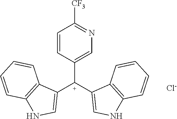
C1=CC([C+](C2=CNC3=C2C=CC=C3)C2=CNC3=C2C=CC=C3)=CN=C1[CF3].[Cl-]
